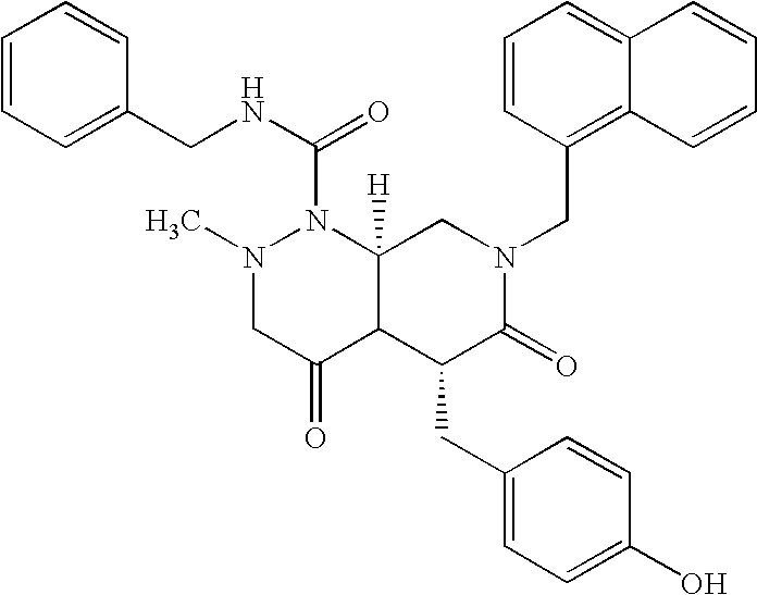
C1=CC=C(CNC(=O)N2N(C)CC(=O)C3C2([H])CN(CC2=C4C(=CC=C2)C=CC=C4)C(=O)C3CC2=CC=C(O)C=C2)C=C1
